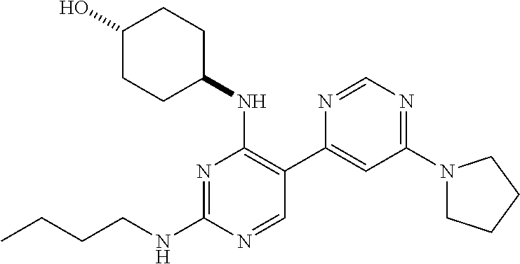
N1=C(NCCCC)N=CC(C2=CC(N3CCCC3)=NC=N2)=C1NC1CCC(O)CC1
